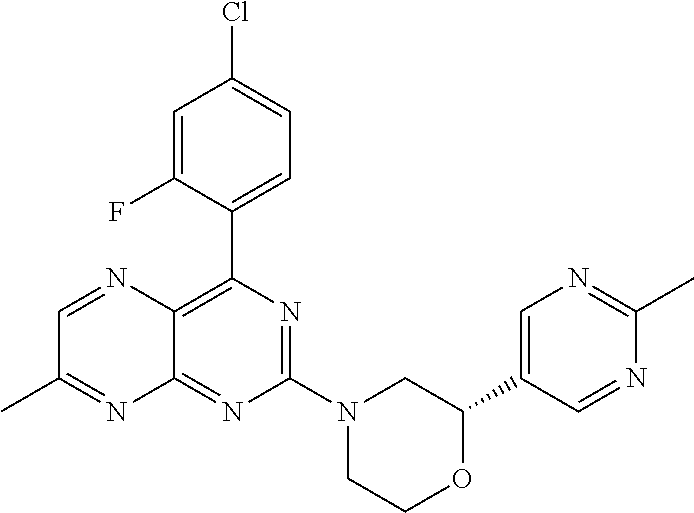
C1(C2=CN=C(C)N=C2)OCCN(C2=NC(C3=CC=C(Cl)C=C3F)=C3C(=N2)N=C(C)C=N3)C1
